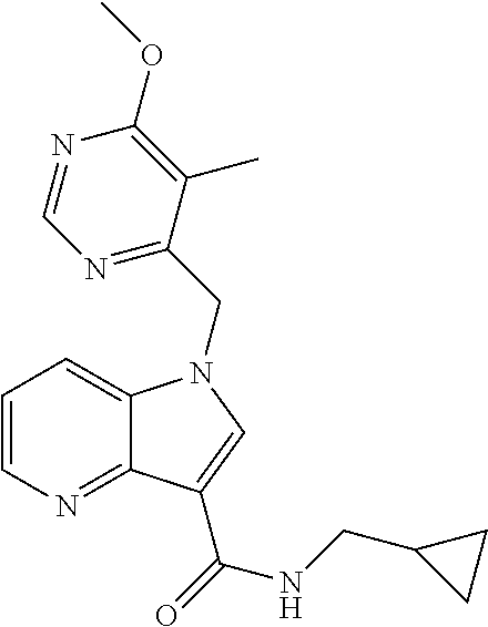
C1=CN=C2C(=C1)N(CC1=NC=NC(OC)=C1C)C=C2C(=O)NCC1CC1
